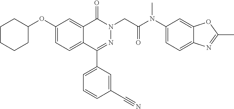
C1(OC2CCCCC2)=CC=C2C(=C1)C(=O)N(CC(N(C1=CC=C3C(=C1)OC(C)=N3)C)=O)N=C2C1=CC=CC(C#N)=C1
